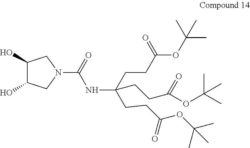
C1(O)C(O)CN(C(=O)NC(CCC(OC(C)(C)C)=O)(CCC(OC(C)(C)C)=O)CCC(OC(C)(C)C)=O)C1
